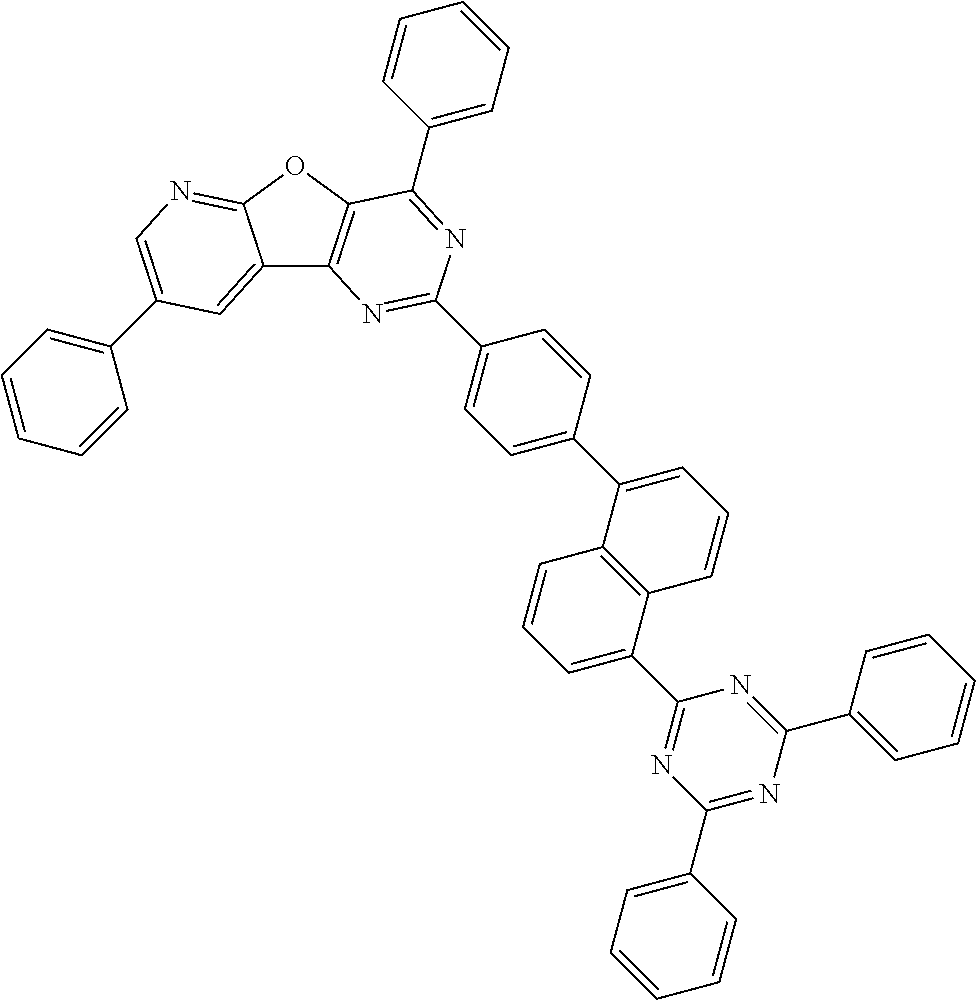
C1=C(C2=CC=CC3=C2C=CC=C3C2=NC(C3=CC=CC=C3)=NC(C3=CC=CC=C3)=N2)C=CC(C2=NC3=C(OC4=NC=C(C5=CC=CC=C5)C=C34)C(C3=CC=CC=C3)=N2)=C1
